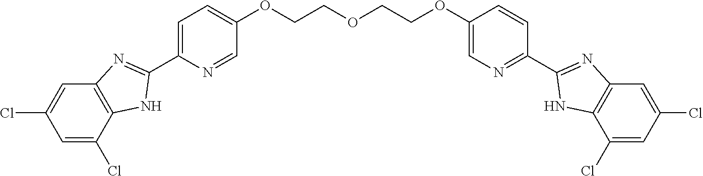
C1=C(Cl)C2=C(C=C1Cl)N=C(C1=CC=C(OCCOCCOC3=CN=C(C4=NC5=C(C(Cl)=CC(Cl)=C5)N4)C=C3)C=N1)N2
